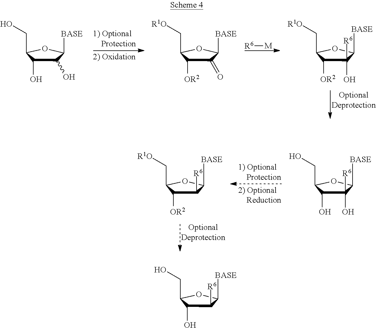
[R6][M].C1(O)C(O)C(CO)OC1[BASE].C1(=O)C([OR2])C(C[R1O])OC1[BASE].C1(O)([R6])C([OR2])C(C[R1O])OC1[BASE].C1(O)([R6])C(O)C(CO)OC1[BASE].C1([R6])C([OR2])C(C[R1O])OC1[BASE].C1([R6])C(O)C(CO)OC1[BASE]
